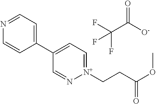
N1=CC=C(C2=CC=[N+](CCC(OC)=O)N=C2)C=C1.O=C(C(F)(F)F)[O-]
